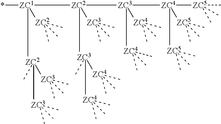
*[ZC1]([ZC2]([ZC3]([ZC4]([ZC5](C)(C)C)([ZC5](C)(C)C)[ZC5](C)(C)C)([ZC4](C)(C)C)[ZC4](C)(C)C)([ZC3]([ZC4](C)(C)C)([ZC4](C)(C)C)C)[ZC3](C)(C)C)([ZC2]([ZC3](C)(C)C)([ZC3](C)(C)C)C)[ZC2](C)(C)C
